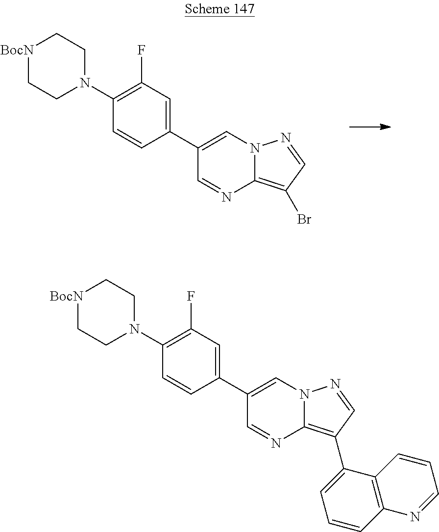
C1(C2=CC(F)=C(N3CC[BocN]CC3)C=C2)=CN2C(=C(C3=CC=CC4=C3C=CC=N4)C=N2)N=C1.C1(C2=CC(F)=C(N3CC[BocN]CC3)C=C2)=CN2C(=C(Br)C=N2)N=C1
